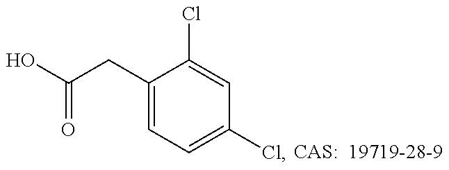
C(C1=CC=C(Cl)C=C1Cl)C(=O)O
